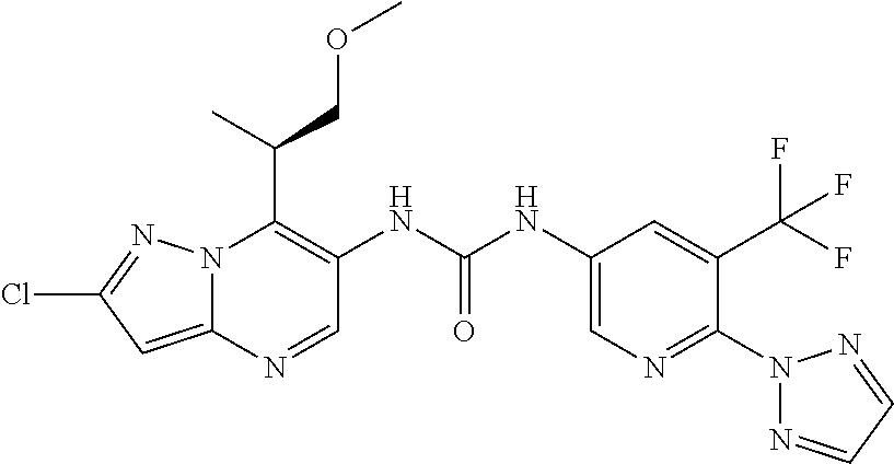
N12C(=CC(Cl)=N1)N=CC(NC(NC1=CN=C(N3N=CC=N3)C(C(F)(F)F)=C1)=O)=C2C(C)COC
